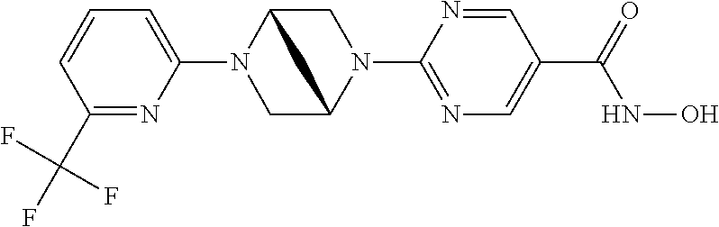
C1(N2CC3N(C4=NC=C(C(NO)=O)C=N4)CC2C3)=CC=CC(C(F)(F)F)=N1
